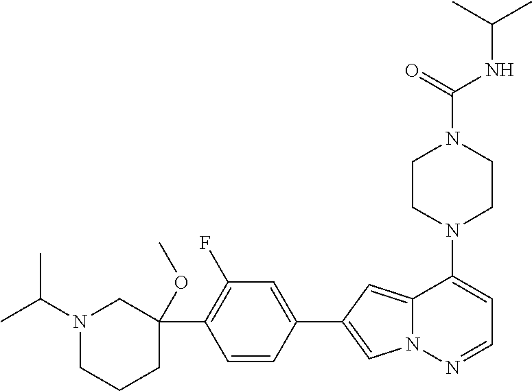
N1(C2=CC=NN3C2=CC(C2=CC(F)=C(C4(OC)CN(C(C)C)CCC4)C=C2)=C3)CCN(C(NC(C)C)=O)CC1
